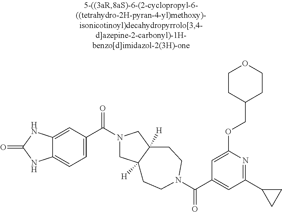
C1=C(C(N2CC3([H])C([H])(C2)CCN(C(C2=CC(C4CC4)=NC(OCC4CCOCC4)=C2)=O)CC3)=O)C=C2C(=C1)NC(=O)N2
